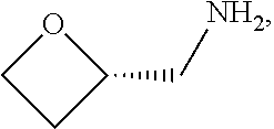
C1CC(C[NH2])O1
